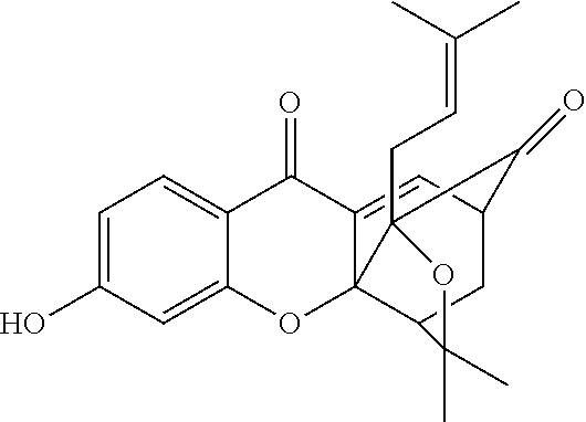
C12=CC=C(O)C=C1OC13C(=CC4CC1C(C)(C)OC3(CC=C(C)C)C4=O)C2=O
